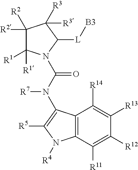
C1([R2])([R2])C([R1])([R1])N(C(N(C2=C([R5])N([R4])C3=C2C([R14])=C([R13])C([R12])=C3[R11])[R7])=O)C([L][B3])C1([R3])[R3]
